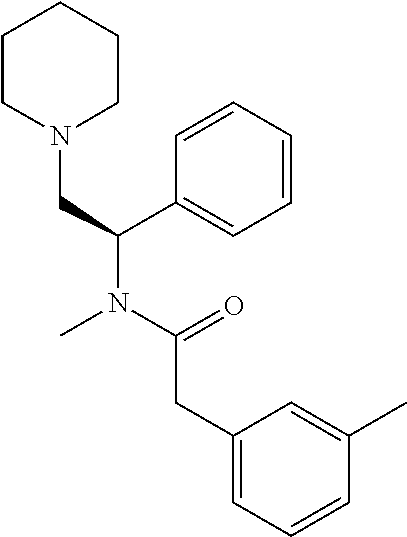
N1(CC(N(C(=O)CC2=CC=CC(C)=C2)C)C2=CC=CC=C2)CCCCC1
